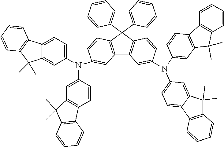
C12=C(C3(C4=C1C=CC=C4)C1=C(C4=C3C=CC(N(C3=CC5=C(C6=C(C=CC=C6)C5(C)C)C=C3)C3=CC=C5C6=C(C=CC=C6)C(C)(C)C5=C3)=C4)C=C(N(C3=CC4=C(C=C3)C3=C(C4(C)C)C=CC=C3)C3=CC=C4C(=C3)C(C)(C)C3=C4C=CC=C3)C=C1)C=CC=C2
